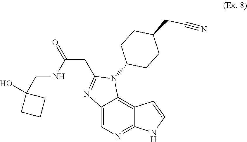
C12=CN=C3C(=C1N(C1CCC(CC#N)CC1)C(CC(=O)NCC1(O)CCC1)=N2)C=CN3
